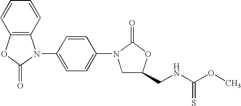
C12=C(OC(=O)N1C1=CC=C(N3CC(CNC(=S)OC)OC3=O)C=C1)C=CC=C2
